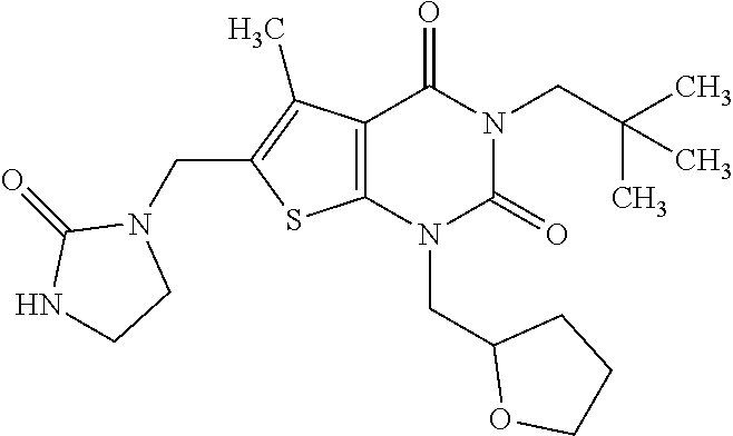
C12=C(N(CC3OCCC3)C(=O)N(CC(C)(C)C)C1=O)SC(CN1C(=O)NCC1)=C2C
